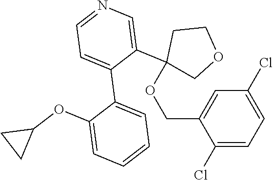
C1=C(COC2(C3=CN=CC=C3C3=CC=CC=C3OC3CC3)COCC2)C(Cl)=CC=C1Cl
